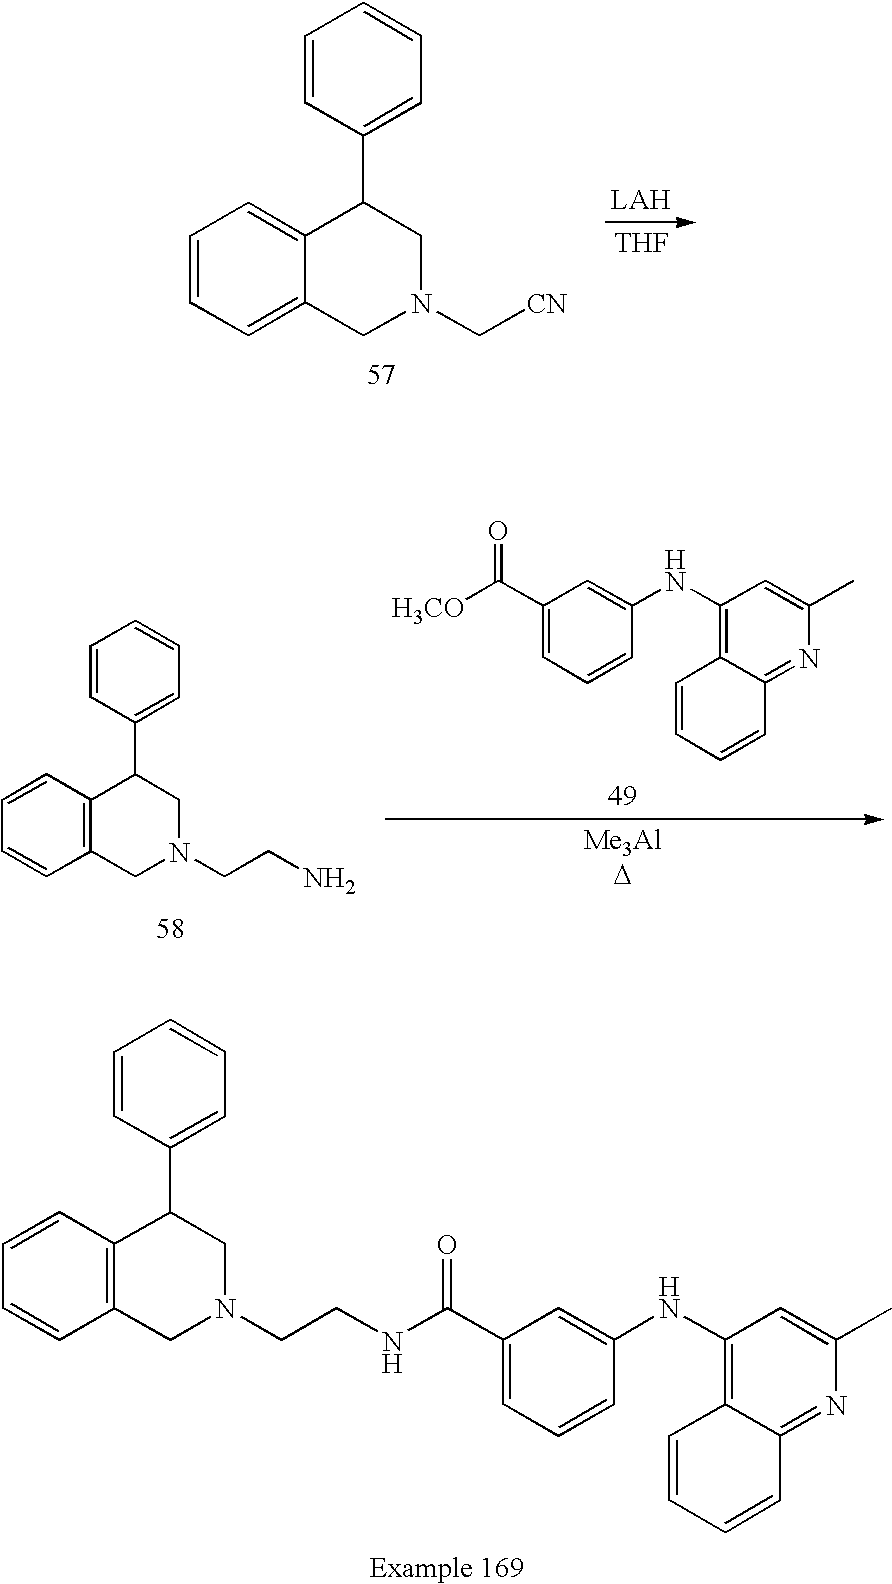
C1=CC(C2C3=C(C=CC=C3)CN(CCNC(C3=CC=CC(NC4=C5C(=NC(C)=C4)C=CC=C5)=C3)=O)C2)=CC=C1.C1=CC(C2C3=CC=CC=C3CN(C[CN])C2)=CC=C1.[THF].C1=CC(C2C3=C(C=CC=C3)CN(CCN)C2)=CC=C1.C1(C([H3CO])=O)=CC=CC(NC2=C3C(=NC(C)=C2)C=CC=C3)=C1
